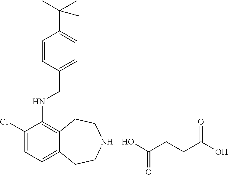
C1(Cl)=CC=C2C(=C1NCC1=CC=C(C(C)(C)C)C=C1)CCNCC2.OC(CCC(O)=O)=O
